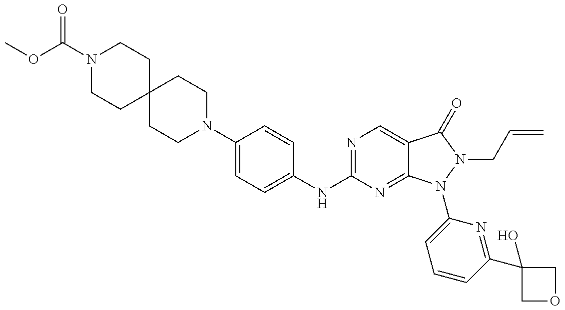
N1(C(OC)=O)CCC2(CC1)CCN(C1=CC=C(NC3=NC=C4C(=N3)N(C3=CC=CC(C5(O)COC5)=N3)N(CC=C)C4=O)C=C1)CC2
